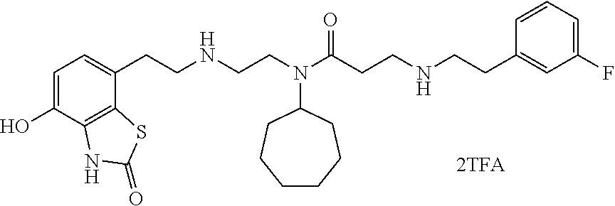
C1=C(O)C2=C(C(CCNCCN(C(CCNCCC3=CC(F)=CC=C3)=O)C3CCCCCC3)=C1)SC(=O)N2
